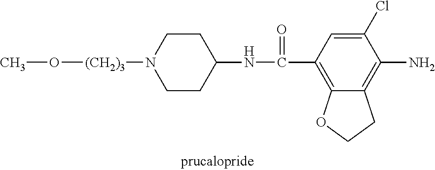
CO[(CH2)3]N1CCC(NC(C2=C3C(=C(N)C(Cl)=C2)CCO3)=O)CC1
